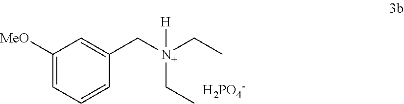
C1([MeO])=CC=CC(C[N+](CC)(CC)[H])=C1.[H2PO4-]
